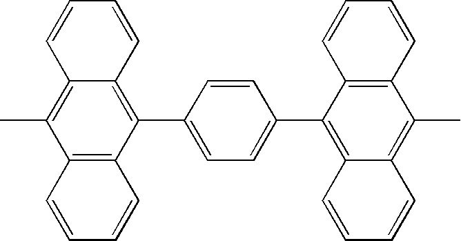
C12=C(C)C3=C(C(C4=CC=C(C5=C6C(=C(C)C7=C5C=CC=C7)C=CC=C6)C=C4)=C1C=CC=C2)C=CC=C3
